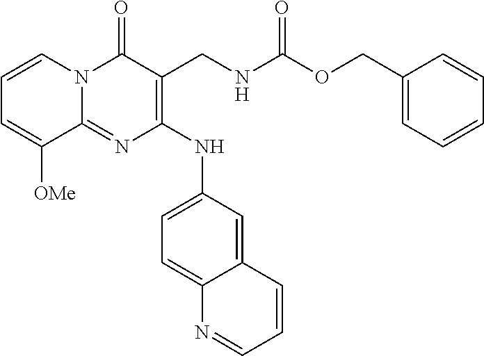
C1(=O)N2C(=NC(NC3=CC=C4C(=C3)C=CC=N4)=C1CNC(OCC1=CC=CC=C1)=O)C([OMe])=CC=C2
